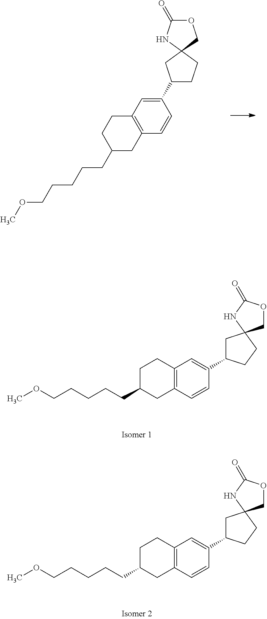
C12=C(C=CC(C3CC4(CC3)COC(=O)N4)=C1)CC(CCCCCOC)CC2.C12=C(C=CC(C3CC4(CC3)COC(=O)N4)=C1)CC(CCCCCOC)CC2.C1(C2CCC3(C2)NC(=O)OC3)=CC2=C(C=C1)CC(CCCCCOC)CC2
